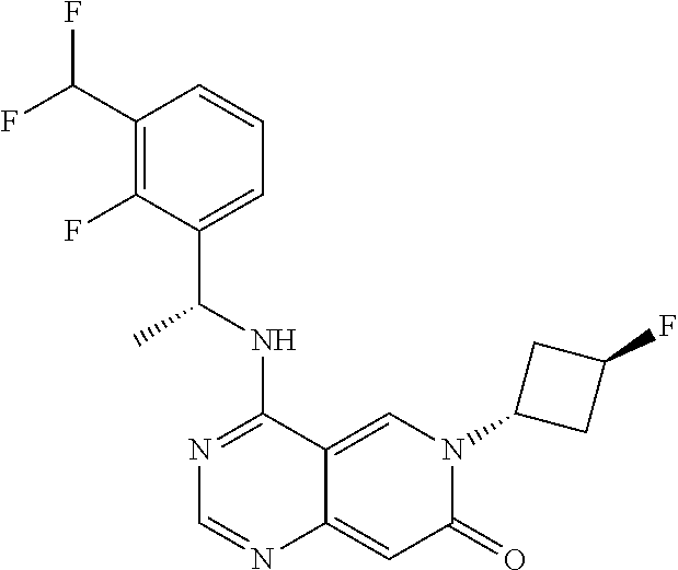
C1(C(F)F)=C(F)C(C(NC2=NC=NC3=CC(=O)N(C4CC(F)C4)C=C23)C)=CC=C1
